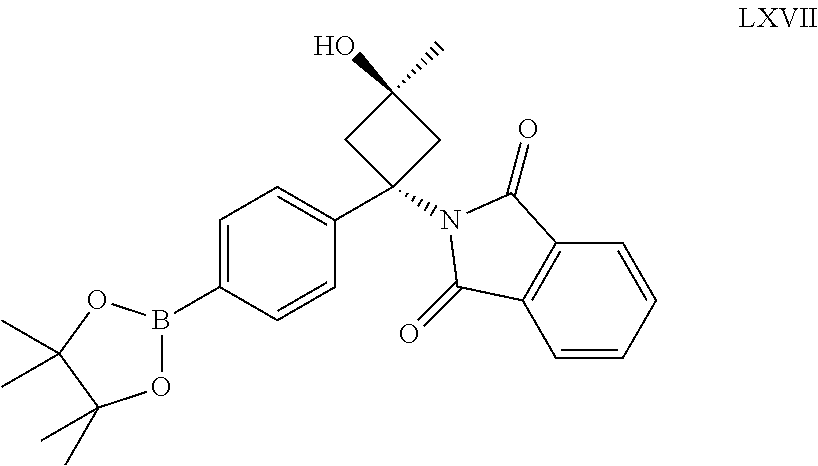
C1=C(B2OC(C)(C)C(C)(C)O2)C=CC(C2(N3C(=O)C4=C(C=CC=C4)C3=O)CC(C)(O)C2)=C1
